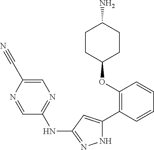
C1(OC2=C(C3=CC(NC4=NC=C(C#N)N=C4)=NN3)C=CC=C2)CCC(N)CC1
